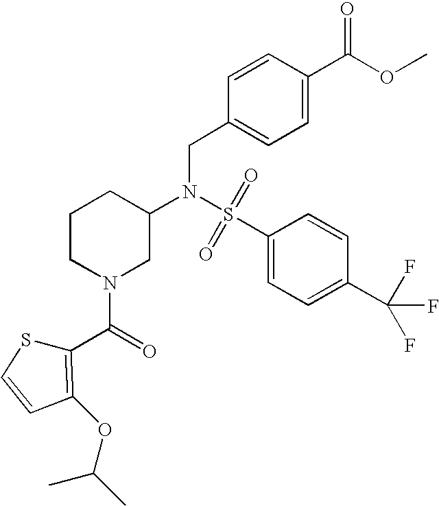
S(=O)(N(CC1=CC=C(C(OC)=O)C=C1)C1CN(C(C2=C(OC(C)C)C=CS2)=O)CCC1)(C1=CC=C(C(F)(F)F)C=C1)=O
